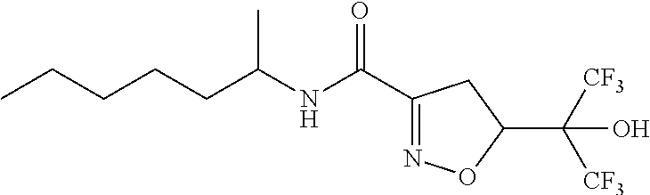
C1(C(NC(CCCCC)C)=O)=NOC(C([CF3])([CF3])O)C1
